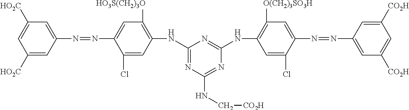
C1([HO2C])=CC(N=NC2=CC([HO3S(CH2)3O])=C(NC3=NC(NC[CO2H])=NC(NC4=C([O(CH2)3SO3H])C=C(N=NC5=CC([CO2H])=CC([CO2H])=C5)C(Cl)=C4)=N3)C=C2Cl)=CC([HO2C])=C1
